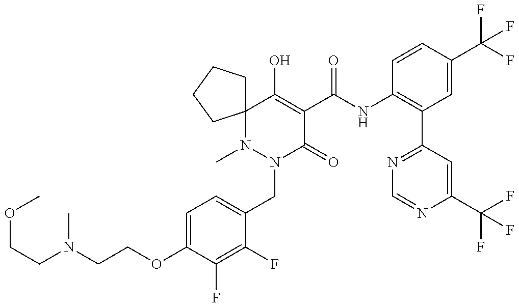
C1(OCCN(CCOC)C)=CC=C(CN2C(=O)C(C(=O)NC3=C(C4=NC=NC(C(F)(F)F)=C4)C=C(C(F)(F)F)C=C3)=C(O)C3(N2C)CCCC3)C(F)=C1F
